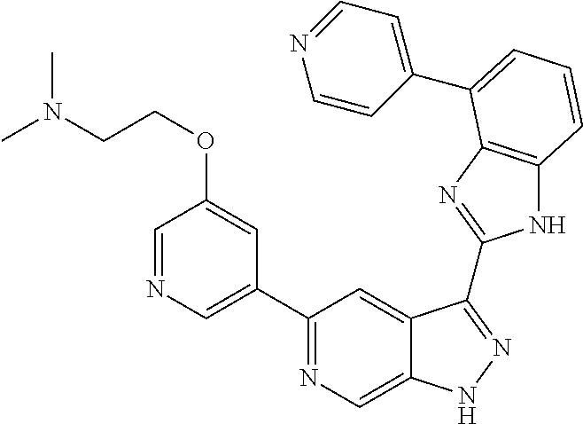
C1(C2=NC=C3C(=C2)C(C2=NC4=C(N2)C=CC=C4C2=CC=NC=C2)=NN3)=CN=CC(OCCN(C)C)=C1
